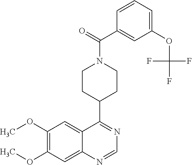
N1=C(C2CCN(C(=O)C3=CC(OC(F)(F)F)=CC=C3)CC2)C2=CC(OC)=C(OC)C=C2N=C1
